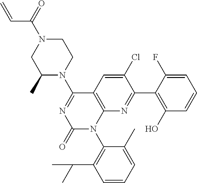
C1(C)N(C2=NC(=O)N(C3=C(C(C)C)C=CC=C3C)C3=C2C=C(Cl)C(C2=C(O)C=CC=C2F)=N3)CCN(C(=O)C=C)C1
